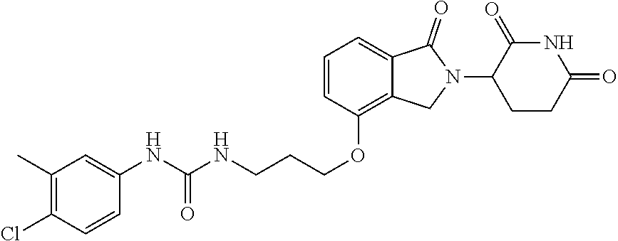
N(CCCOC1=C2C(=CC=C1)C(=O)N(C1CCC(=O)NC1=O)C2)C(NC1=CC(C)=C(Cl)C=C1)=O
